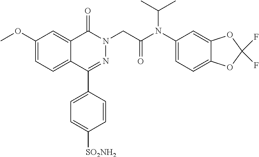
C1(OC)=CC=C2C(=C1)C(=O)N(CC(=O)N(C1=CC=C3C(=C1)OC(F)(F)O3)C(C)C)N=C2C1=CC=C([SO2NH2])C=C1
